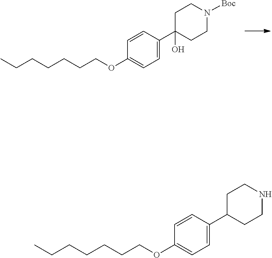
C1=CC(C2(O)CCN([Boc])CC2)=CC=C1OCCCCCCC.C1=CC(C2CCNCC2)=CC=C1OCCCCCCC
